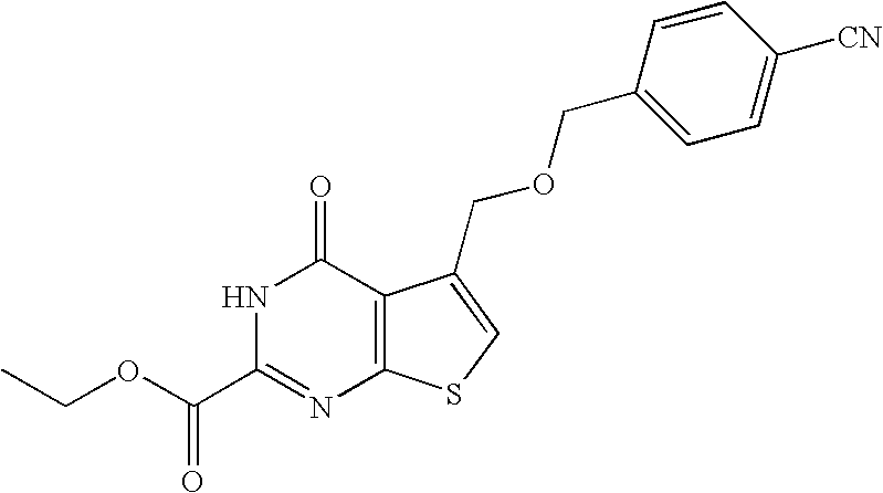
C12=C(SC=C1COCC1=CC=C([CN])C=C1)N=C(C(OCC)=O)NC2=O
